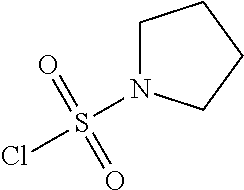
ClS(=O)(=O)N1CCCC1
